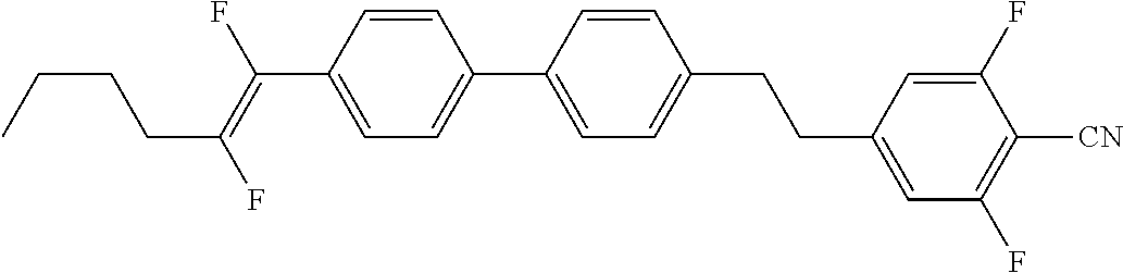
C(C1=CC=C(C2=CC=C(CCC3=CC(F)=C([CN])C(F)=C3)C=C2)C=C1)(=C(F)CCCC)F
